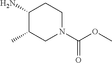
NC1C(C)CN(C(OC)=O)CC1
